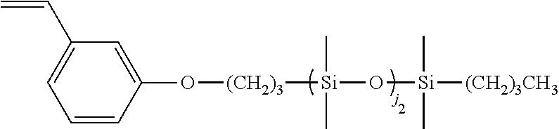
O([(CH2)3][Si](C)(C)O[Si](C)(C)[(CH2)3CH3])C1=CC(C=C)=CC=C1
